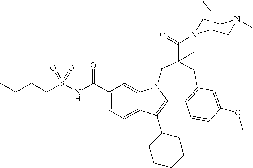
S(NC(C1=CC=C2C(=C1)N1C(=C2C2CCCCC2)C2=C(C3C(C(=O)N4C5CN(C)CC4CC5)(C1)C3)C=C(OC)C=C2)=O)(=O)(=O)CCCC
